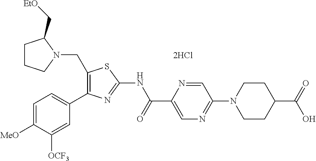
C1=C([MeO])C([OCF3])=CC(C2=C(CN3C(C[EtO])CCC3)SC(NC(C3=CN=C(N4CCC(C(=O)O)CC4)C=N3)=O)=N2)=C1.[2HCl]
